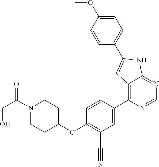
C1CC(OC2=C(C#N)C=C(C3=C4C(=NC=N3)NC(C3=CC=C(OC)C=C3)=C4)C=C2)CCN1C(=O)CO
